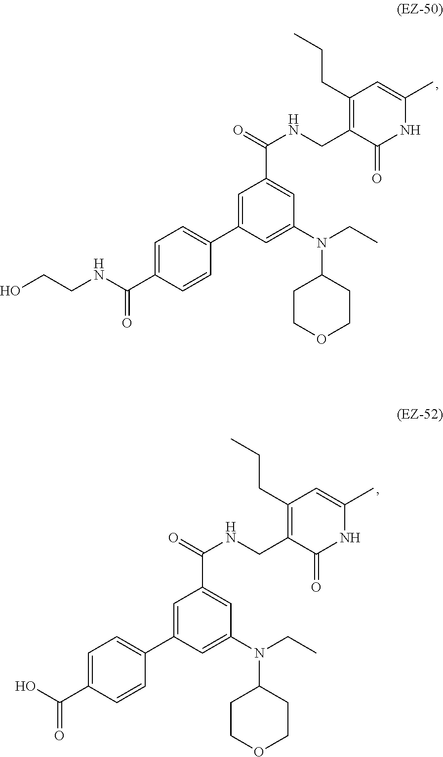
C1=C(C(NCCO)=O)C=CC(C2=CC(C(=O)NCC3=C(CCC)C=C(C)NC3=O)=CC(N(CC)C3CCOCC3)=C2)=C1.C1=C(C(O)=O)C=CC(C2=CC(C(=O)NCC3=C(CCC)C=C(C)NC3=O)=CC(N(CC)C3CCOCC3)=C2)=C1
